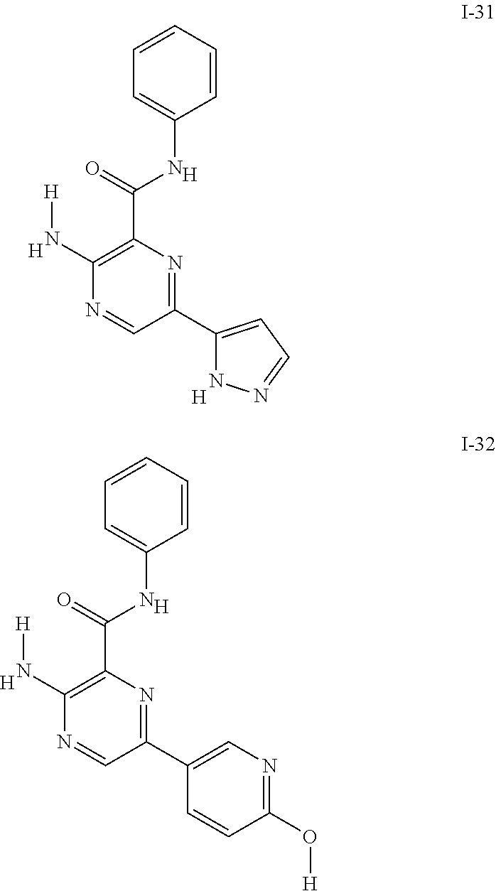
[H].[H].C1=CC=CC(NC(C2=C(N[H])N=CC(C3=CN=C(O[H])C=C3)=N2)=O)=C1.[H].[H].C1=CC=CC(NC(C2=C(N[H])N=CC(C3=CC=NN3)=N2)=O)=C1.[H]
